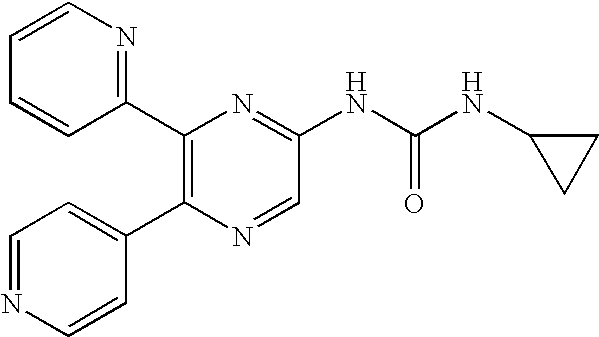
C1(C2=C(C3=CC=NC=C3)N=CC(NC(NC3CC3)=O)=N2)=NC=CC=C1
